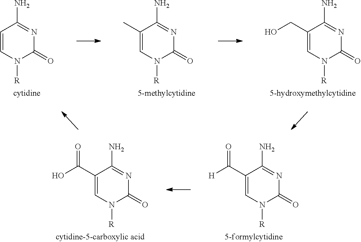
C1(C(O)=O)=CN([R])C(=O)N=C1N.C1(C([H])=O)=CN([R])C(=O)N=C1N.C1=CN([R])C(=O)N=C1N.C1(C)=CN([R])C(=O)N=C1N.C1(CO)=CN([R])C(=O)N=C1N
